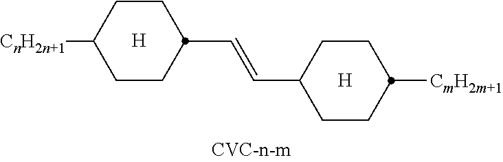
C(C1CCC([CnH2n+1])CC1)=CC1CCC([CmH2m+1])CC1
